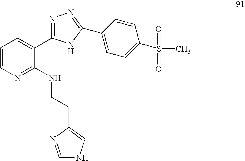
C1=CN=C(NCCC2=CNC=N2)C(C2=NN=C(C3=CC=C(S(=O)(=O)C)C=C3)N2)=C1
